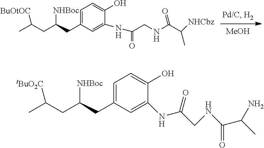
[MeOH].CC(CC(CC1=CC=C(O)C(NC(CNC(C(C)[NHCbz])=O)=O)=C1)[NHBoc])[BuOtOC].CC(CC(CC1=CC=C(O)C(NC(CNC(C(C)N)=O)=O)=C1)[NHBoc])[tBuO2C]
